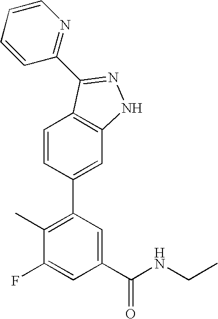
C1=CC(C2=C(C)C(F)=CC(C(NCC)=O)=C2)=CC2=C1C(C1=NC=CC=C1)=NN2
